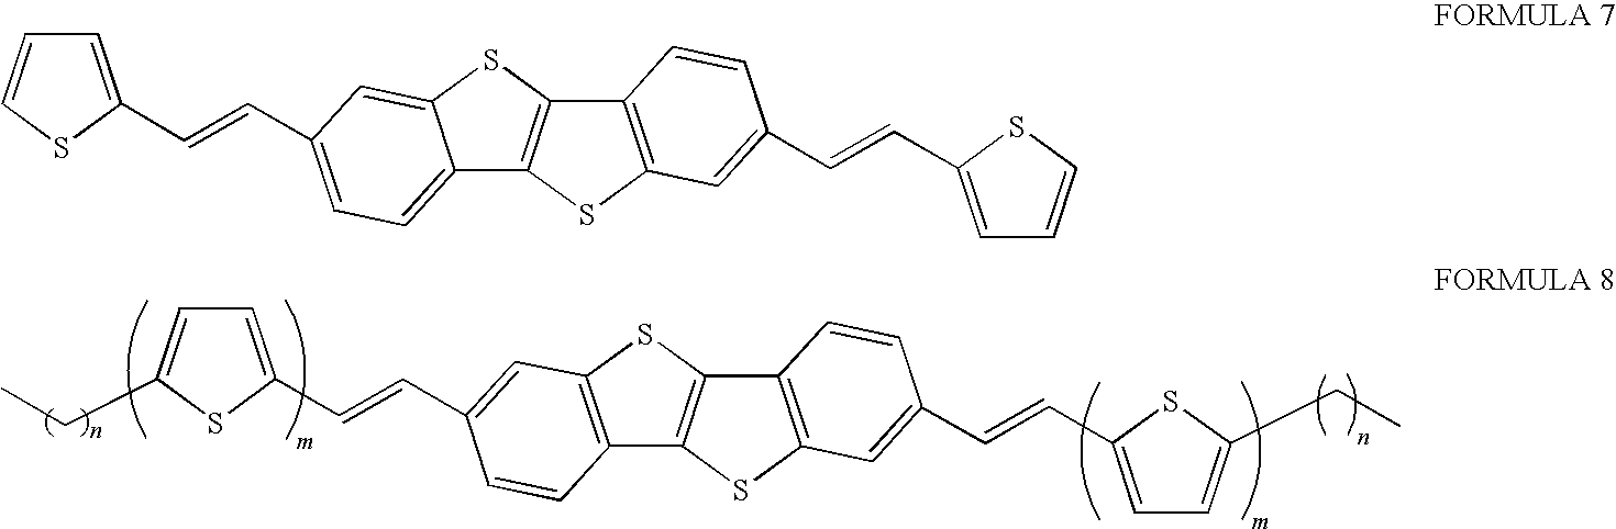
C1=C(C=CC2=CC3=C(C4=C(S3)C3=C(S4)C=C(C=CC4=CC=C(CC)S4)C=C3)C=C2)SC(CC)=C1.C1=C(C=CC2=CC=C3C4=C(SC3=C2)C2=C(S4)C=C(C=CC3=CC=CS3)C=C2)SC=C1
